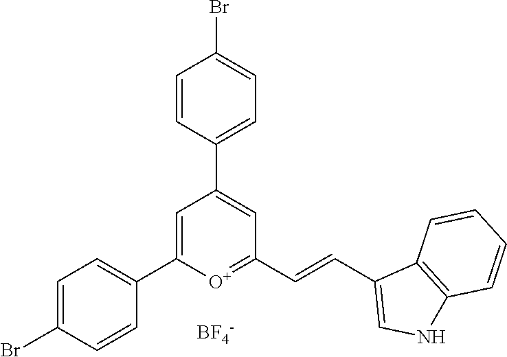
[BF4-].C1=C(C2=CC=C(Br)C=C2)[O+]=C(C=CC2=CNC3=C2C=CC=C3)C=C1C1=CC=C(Br)C=C1
